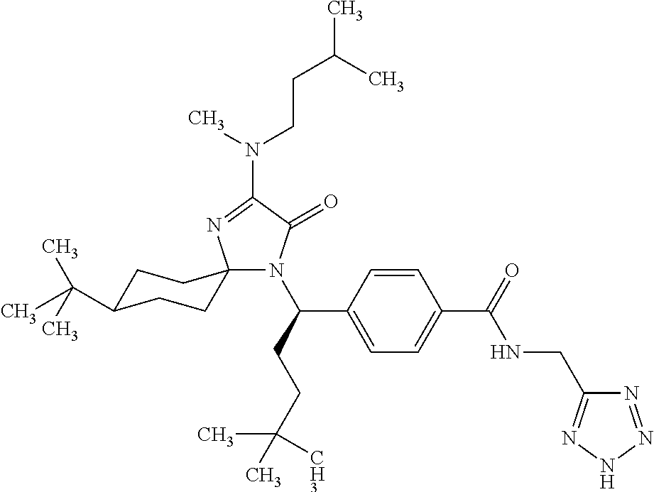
N1(C(CCC([CH3])(C)C)C2=CC=C(C(=O)NCC3=NNN=N3)C=C2)C(=O)C(N(CCC(C)C)C)=NC12CCC(C(C)(C)C)CC2
